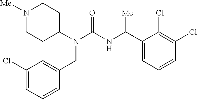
N1([Me])CCC(N(C(=O)NC(C2=CC=CC(Cl)=C2Cl)[Me])CC2=CC(Cl)=CC=C2)CC1
